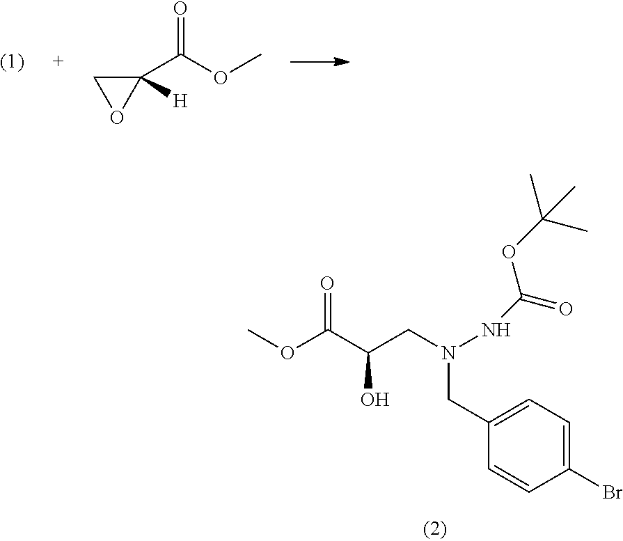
C1(C(OC)=O)([H])CO1.C1=CC(Br)=CC=C1CN(NC(=O)OC(C)(C)C)CC(C(OC)=O)O
